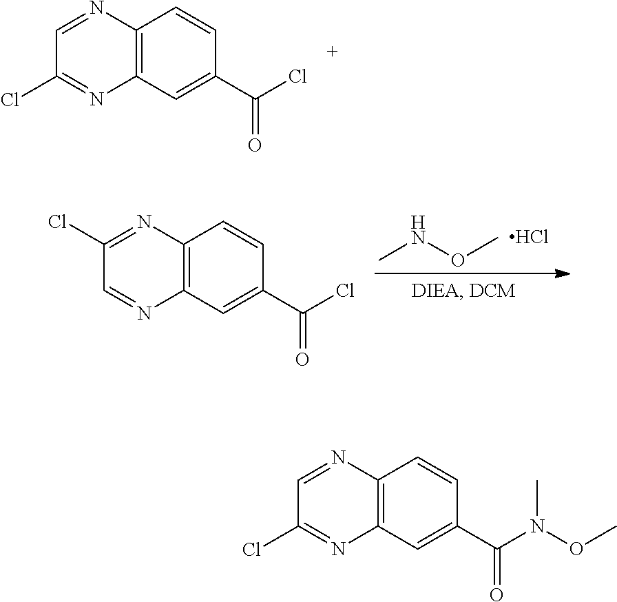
C12=C(C=C(C(Cl)=O)C=C1)N=C(Cl)C=N2.CNOC.Cl.C12=C(C=C(C(Cl)=O)C=C1)N=CC(Cl)=N2.C12=C(C=C(C(N(C)OC)=O)C=C1)N=C(Cl)C=N2
